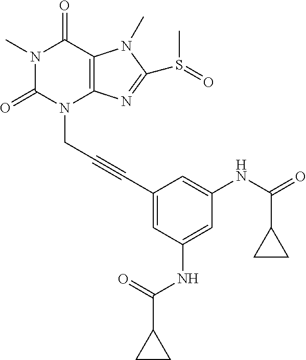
N1(C)C(=O)N(CC#CC2=CC(NC(=O)C3CC3)=CC(NC(C3CC3)=O)=C2)C2=C(C1=O)N(C)C(S(C)=O)=N2
